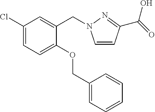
C1=CC(C(=O)O)=NN1CC1=CC(Cl)=CC=C1OCC1=CC=CC=C1
